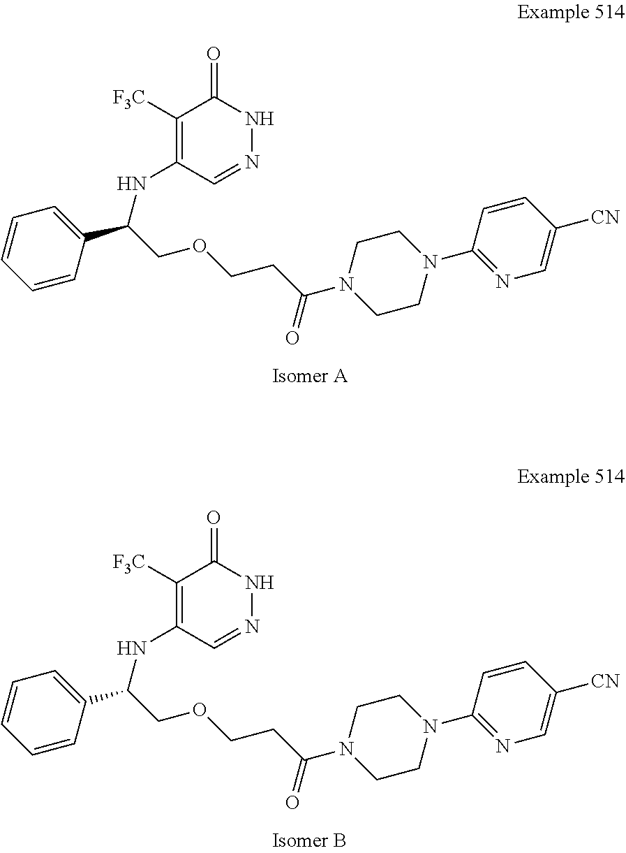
C1([F3C])=C(NC(COCCC(N2CCN(C3=NC=C([CN])C=C3)CC2)=O)C2=CC=CC=C2)C=NNC1=O.C1([F3C])=C(NC(COCCC(N2CCN(C3=NC=C([CN])C=C3)CC2)=O)C2=CC=CC=C2)C=NNC1=O
